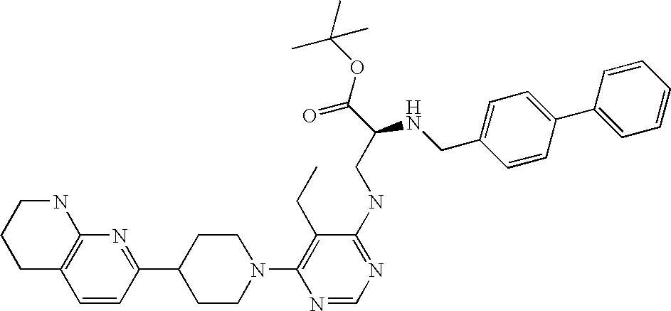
C1=CC(C2CCN(C3=C(CC)C(NCC(C(OC(C)(C)C)=O)NCC4=CC=C(C5=CC=CC=C5)C=C4)=NC=N3)CC2)=NC2=C1CCCN2
